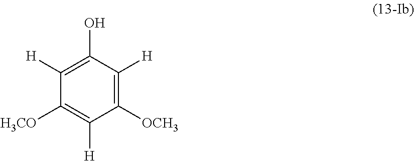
C1([H])=C(O)C([H])=C([OCH3])C([H])=C1[H3CO]
